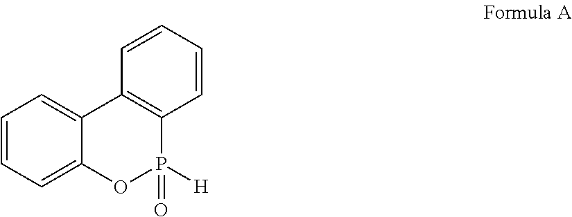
C1=CC=C2C(=C1)C1=C(P([H])(=O)O2)C=CC=C1
